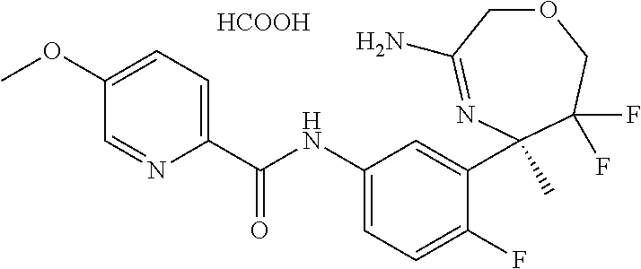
C1(C(NC2=CC=C(F)C(C3(C)N=C(N)COCC3(F)F)=C2)=O)=CC=C(OC)C=N1.[HCOOH]
